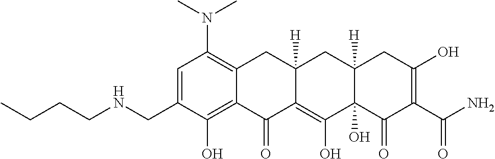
C1=C(CNCCCC)C(O)=C2C(=C1N(C)C)CC1([H])C(=C(O)C3(O)C([H])(C1)CC(O)=C(C(N)=O)C3=O)C2=O
